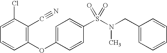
ClC1=CC=CC(OC2=CC=C(S(N(CC3=CC=CC=C3)C)(=O)=O)C=C2)=C1C#N
